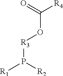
C([R4])(=O)O[R3]P([R1])[R2]
